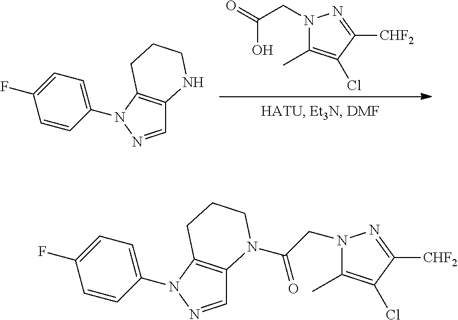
C1=CC(N2N=CC3=C2CCCN3)=CC=C1F.O=C(O)CN1N=C([CHF2])C(Cl)=C1C.C1=CC(N2N=CC3=C2CCCN3C(=O)CN2C(C)=C(Cl)C([CHF2])=N2)=CC=C1F
